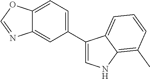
C12=CC=C(C3=CNC4=C(C)C=CC=C34)C=C1N=CO2
